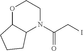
O1C2C(N(C(CI)=O)CC1)CCC2
